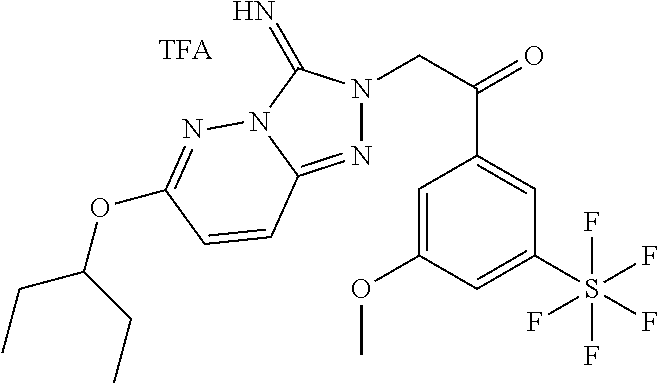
N1=C2N(C(=N)N1CC(=O)C1=CC(S(F)(F)(F)(F)F)=CC(OC)=C1)N=C(OC(CC)CC)C=C2
